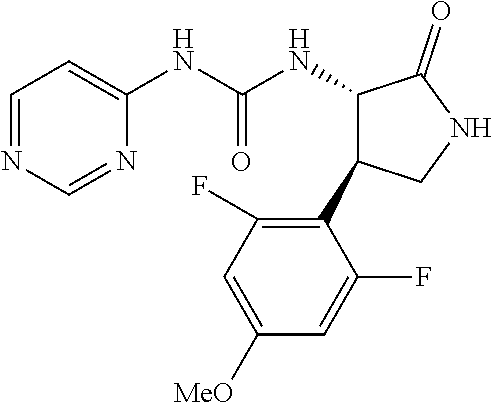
C1=NC=NC(NC(NC2C(=O)NCC2C2=C(F)C=C([MeO])C=C2F)=O)=C1
